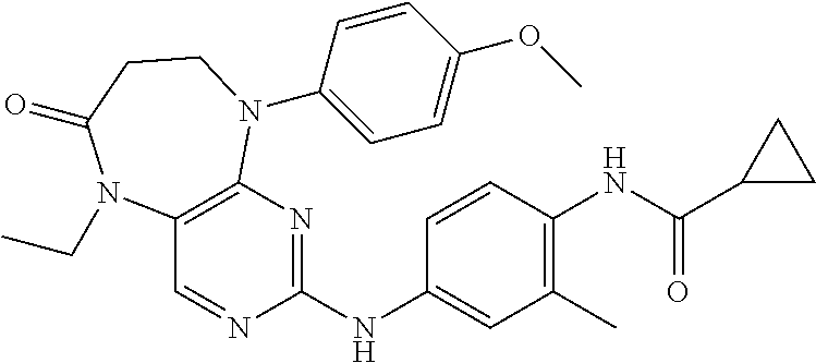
C1(NC2=NC3=C(C=N2)N(CC)C(=O)CCN3C2=CC=C(OC)C=C2)=CC(C)=C(NC(C2CC2)=O)C=C1
